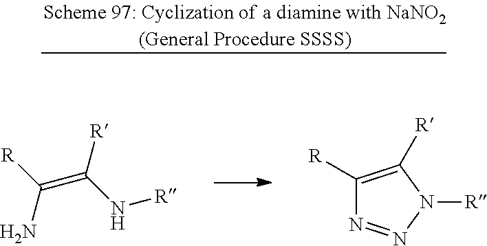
N1=NN([R])C([R])=C1[R].C(=C(N[R])[R])([R])N
